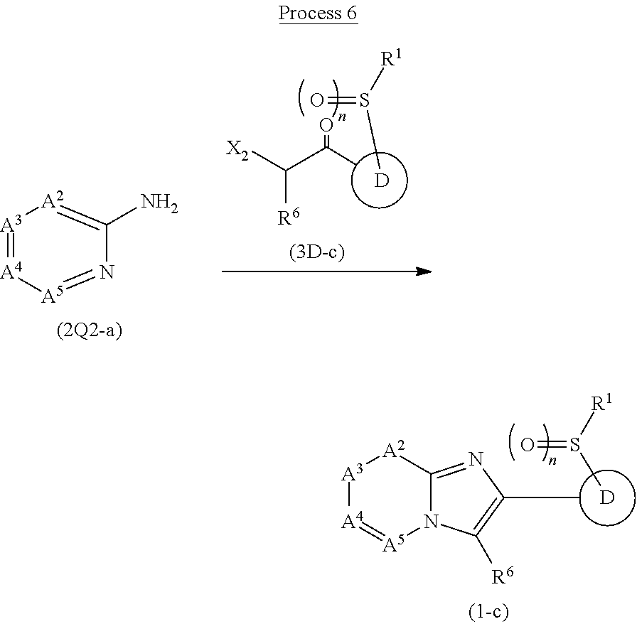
C(C(=O)[D]S(=O)[R1])([X2])[R6].[A3]1=[A4][A5]=NC(N)=[A2]1.[D]S(=O)[R1].[A3]1[A4]=[A5]N2C(=NC(C)=C2[R6])[A2]1
